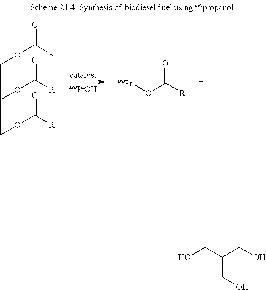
[isoPrOH].O=C([R])OCC(OC(=O)[R])COC(=O)[R].O=C([R])O[isoPr].C(CO)(CO)CO
